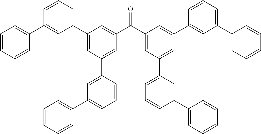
C1(C2=CC(C3=CC(C4=CC=CC=C4)=CC=C3)=CC(C(C3=CC(C4=CC=CC(C5=CC=CC=C5)=C4)=CC(C4=CC(C5=CC=CC=C5)=CC=C4)=C3)=O)=C2)=CC=CC(C2=CC=CC=C2)=C1
